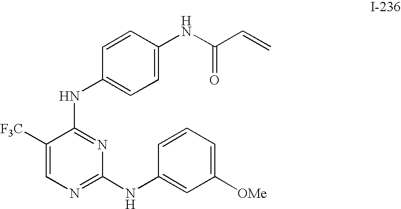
N(C1=NC(NC2=CC([OMe])=CC=C2)=NC=C1[F3C])C1=CC=C(NC(C=C)=O)C=C1
